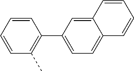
C1=CC=CC(C2=CC=C3C(=C2)C=CC=C3)=C1C
